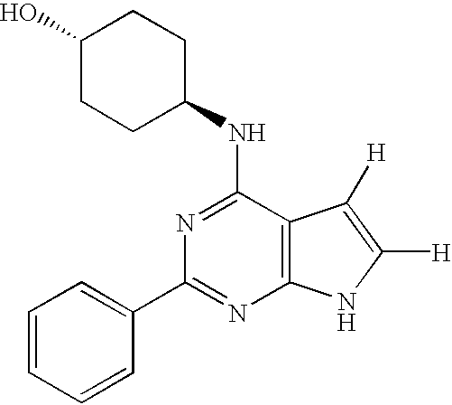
C1(NC2=NC(C3=CC=CC=C3)=NC3=C2C([H])=C([H])N3)CCC(O)CC1
